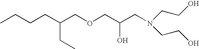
CCCCC(COCC(CN(CCO)CCO)O)CC
